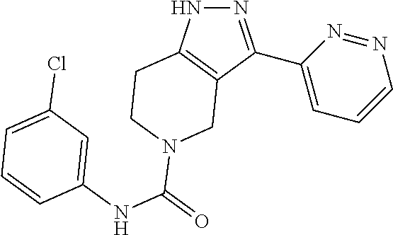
C1(C2=NNC3=C2CN(C(NC2=CC(Cl)=CC=C2)=O)CC3)=CC=CN=N1
